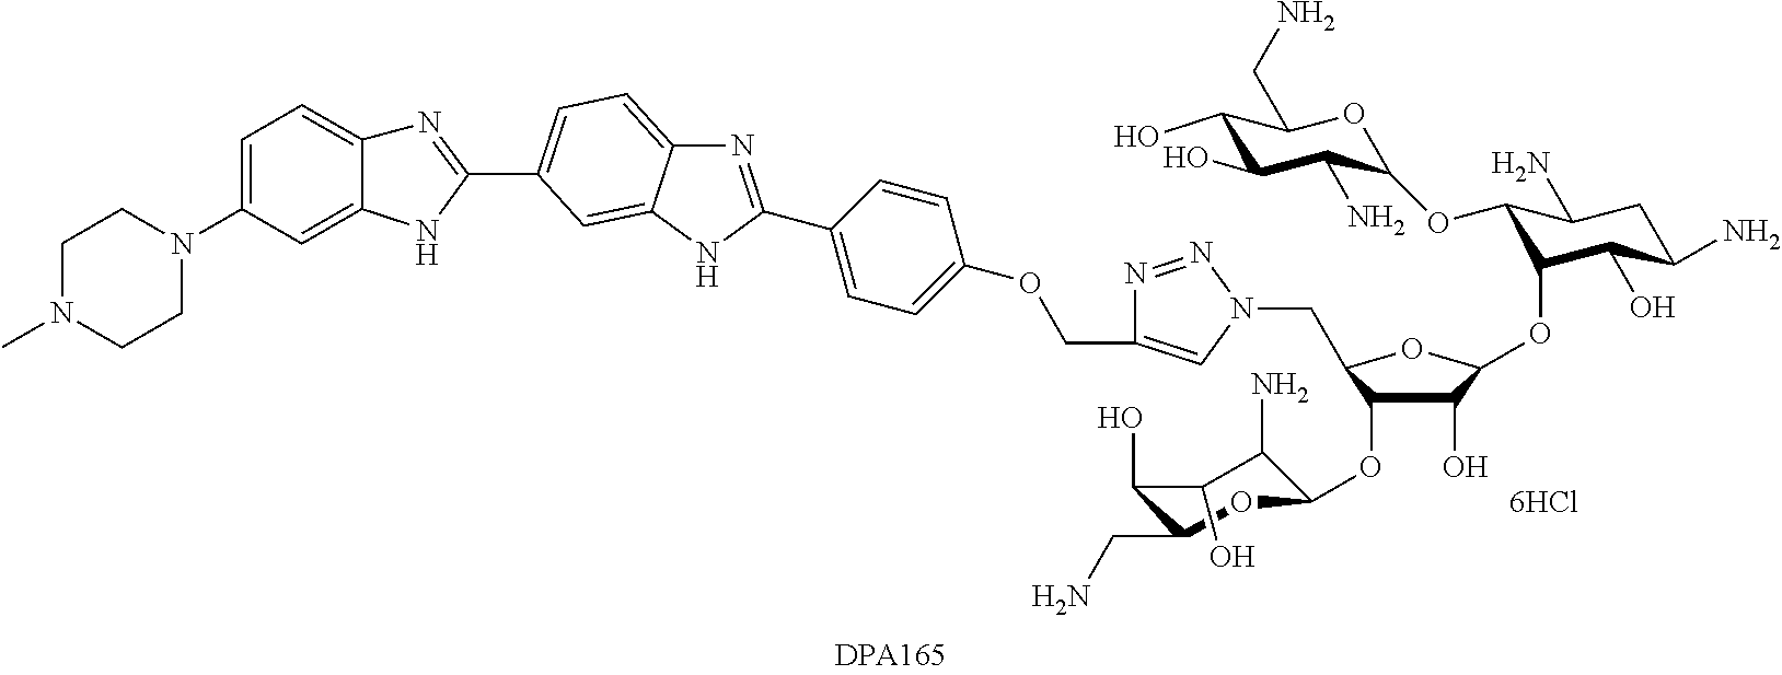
C1(N)C(O)C(O)C(CN)OC1OC1C(O)C(OC2C(O)C(N)CC(N)C2OC2C(N)C(O)C(O)C(CN)O2)OC1CN1C=C(COC2=CC=C(C3=NC4=CC=C(C5=NC6=CC=C(N7CCN(C)CC7)C=C6N5)C=C4N3)C=C2)N=N1.[6HCl]
